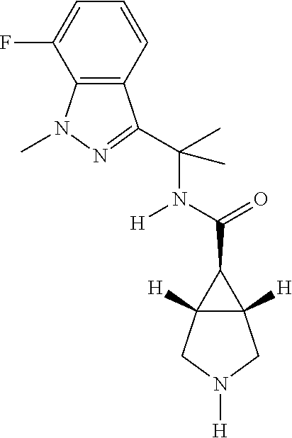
C12([H])C([H])(CN([H])C1)C2C(=O)N([H])C(C)(C)C1=NN(C)C2=C1C=CC=C2F
